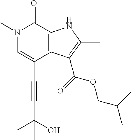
C(C1=CN(C)C(=O)C2=C1C(C(=O)OCC(C)C)=C(C)N2)#CC(C)(O)C
